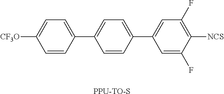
[CF3O]C1=CC=C(C2=CC=C(C3=CC(F)=C([NCS])C(F)=C3)C=C2)C=C1.[PPU-TO-S]
